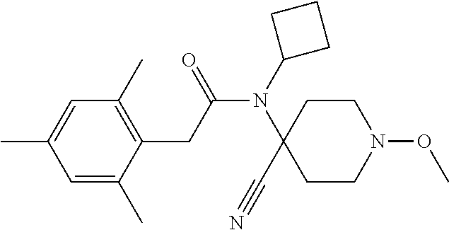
C1=C(C)C(CC(N(C2(C#N)CCN(OC)CC2)C2CCC2)=O)=C(C)C=C1C
